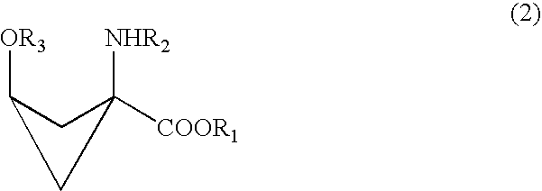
C1([OR3])CC([NHR2])([COOR1])C1
